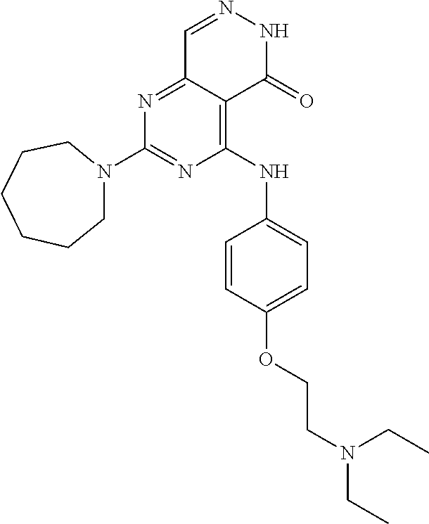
N1=C(N2CCCCCC2)N=C2C(=C1NC1=CC=C(OCCN(CC)CC)C=C1)C(=O)NN=C2
